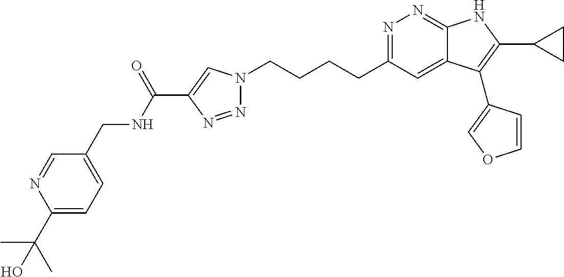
N1=C(CCCCN2N=NC(C(NCC3=CC=C(C(C)(C)O)N=C3)=O)=C2)C=C2C(=N1)NC(C1CC1)=C2C1=COC=C1
